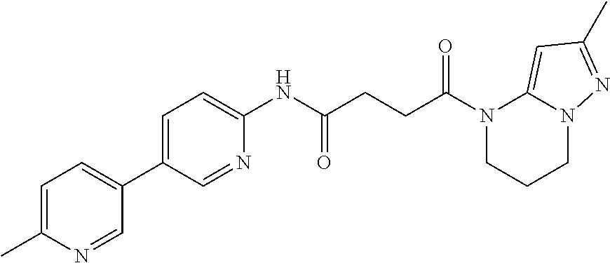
N1(C(CCC(NC2=CC=C(C3=CC=C(C)N=C3)C=N2)=O)=O)CCCN2C1=CC(C)=N2
